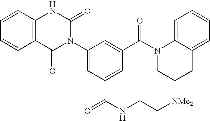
C12=C(C=CC=C1)NC(=O)N(C1=CC(C(NCC[NMe2])=O)=CC(C(N3CCCC4=CC=CC=C34)=O)=C1)C2=O
